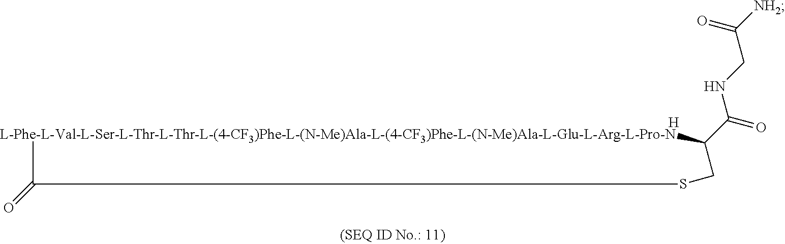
[L-Phe-L-Val-L-Ser-L-Thr-L-Thr-L-(4-CF3)Phe-L-(N-Me)Ala-L-(4-CF3)Phe-L-(N-Me)Ala-L-Glu-L-Arg-L-Pro-N]1C(C(=O)NCC([NH2])=O)CSC1=O.[H]
